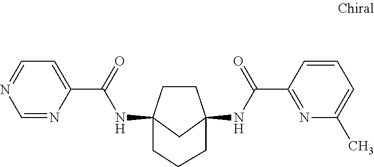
C1CC2(NC(C3=CC=NC=N3)=O)CC1(NC(C1=NC(C)=CC=C1)=O)CCC2
